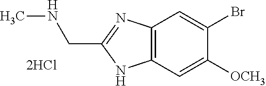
C12=C(C=C([OCH3])C(Br)=C1)NC(CNC)=N2.[2HCl]
